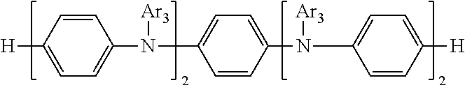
[H]C1=CC=C(N(C2=CC=C(N(C3=CC=C([H])C=C3)[Ar3])C=C2)[Ar3])C=C1
